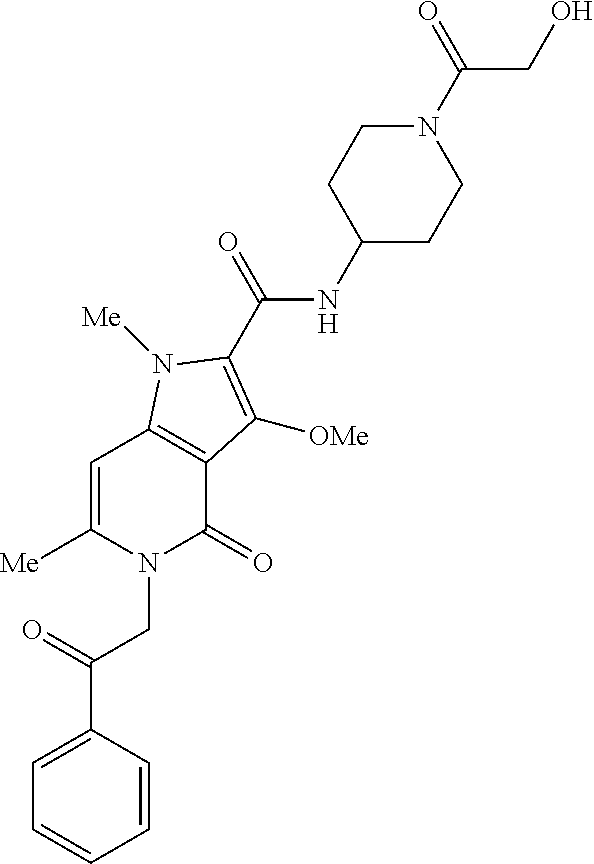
C1=CC(C(=O)CN2C(=O)C3=C(C=C2[Me])N([Me])C(C(=O)NC2CCN(C(=O)CO)CC2)=C3[OMe])=CC=C1
